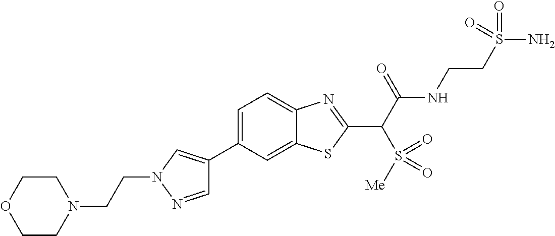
C1(C2=CN(CCN3CCOCC3)N=C2)=CC=C2C(=C1)SC(C(C(NCCS(N)(=O)=O)=O)S(=O)([Me])=O)=N2
